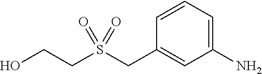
C1=CC=C(N)C=C1CS(CCO)(=O)=O
